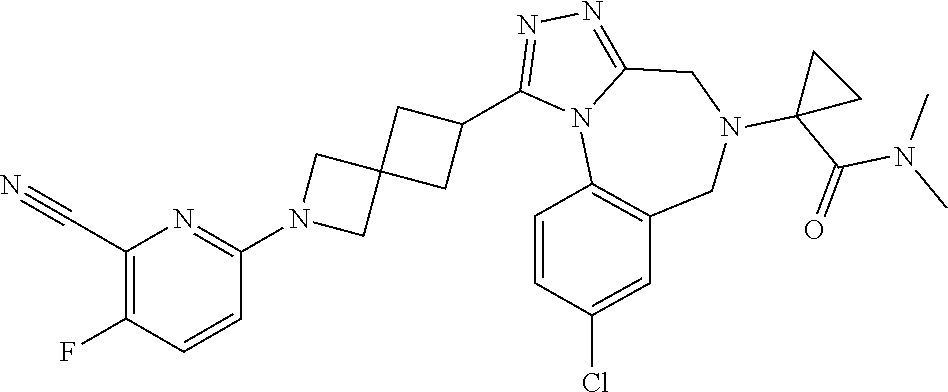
C1(F)=C(C#N)N=C(N2CC3(C2)CC(C2=NN=C4N2C2=C(CN(C5(C(=O)N(C)C)CC5)C4)C=C(Cl)C=C2)C3)C=C1
